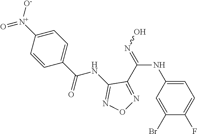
C1=C(NC(=NO)C2=NON=C2NC(C2=CC=C([N+](=O)[O-])C=C2)=O)C=C(Br)C(F)=C1
